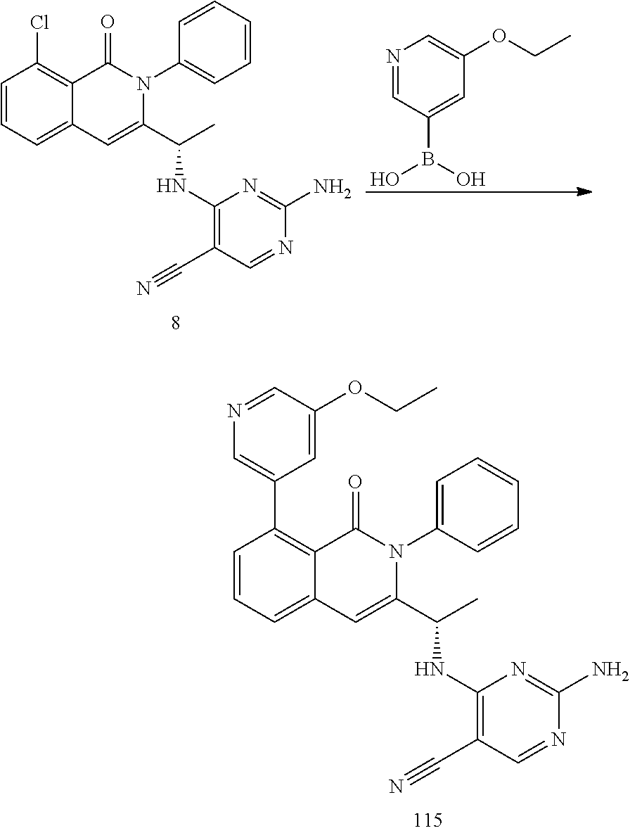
C1=CC=C2C(=C1C1=CN=CC(OCC)=C1)C(=O)N(C1=CC=CC=C1)C(C(C)NC1=C(C#N)C=NC(N)=N1)=C2.C1=CC=C2C(=C1Cl)C(=O)N(C1=CC=CC=C1)C(C(C)NC1=C(C#N)C=NC(N)=N1)=C2.N1=CC(B(O)O)=CC(OCC)=C1
